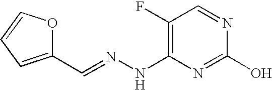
N(C1=C(F)C=NC(O)=N1)N=CC1=CC=CO1
